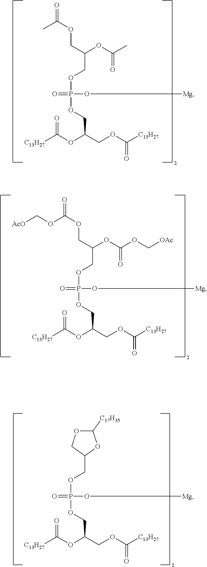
O=C(OCC(COP(OCC(COC([C13H27])=O)OC([C13H27])=O)(O[Mg])=O)OC(C)=O)C.O=C(OCC(COP(OCC(COC([C13H27])=O)OC([C13H27])=O)(O[Mg])=O)OC(OC[OAc])=O)OC[AcO].C1(COP(OCC(COC([C13H27])=O)OC([C13H27])=O)(O[Mg])=O)OC([C17H35])OC1
